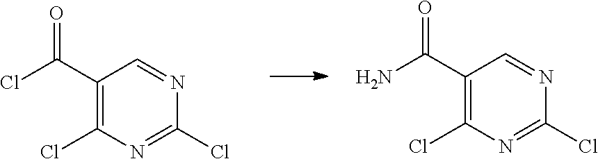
C1(C(Cl)=O)=C(Cl)N=C(Cl)N=C1.C1(C(N)=O)=C(Cl)N=C(Cl)N=C1
